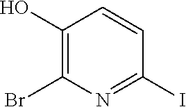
C1(O)=C(Br)N=C(I)C=C1
